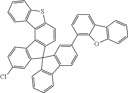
C1=CC2=C(C3=C1C1(C4=C3C=CC(Cl)=C4)C3=C(C=CC(C4=C5C(=CC=C4)C4=C(O5)C=CC=C4)=C3)C3=C1C=CC=C3)C1=C(S2)C=CC=C1
